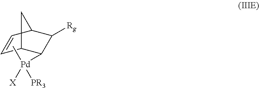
C1=CC2C([Rg])C([Pd]([X])([PR3])C)C1C2
